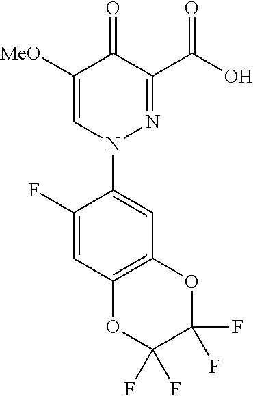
C1([MeO])=CN(C2=CC3=C(C=C2F)OC(F)(F)C(F)(F)O3)N=C(C(O)=O)C1=O
